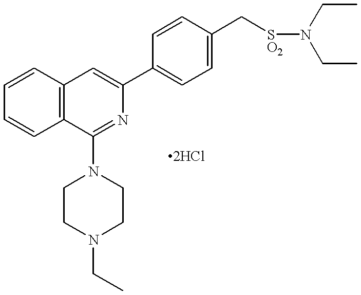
C12=C(C=CC=C1)C(N1CCN(CC)CC1)=NC(C1=CC=C(C[SO2]N(CC)CC)C=C1)=C2
